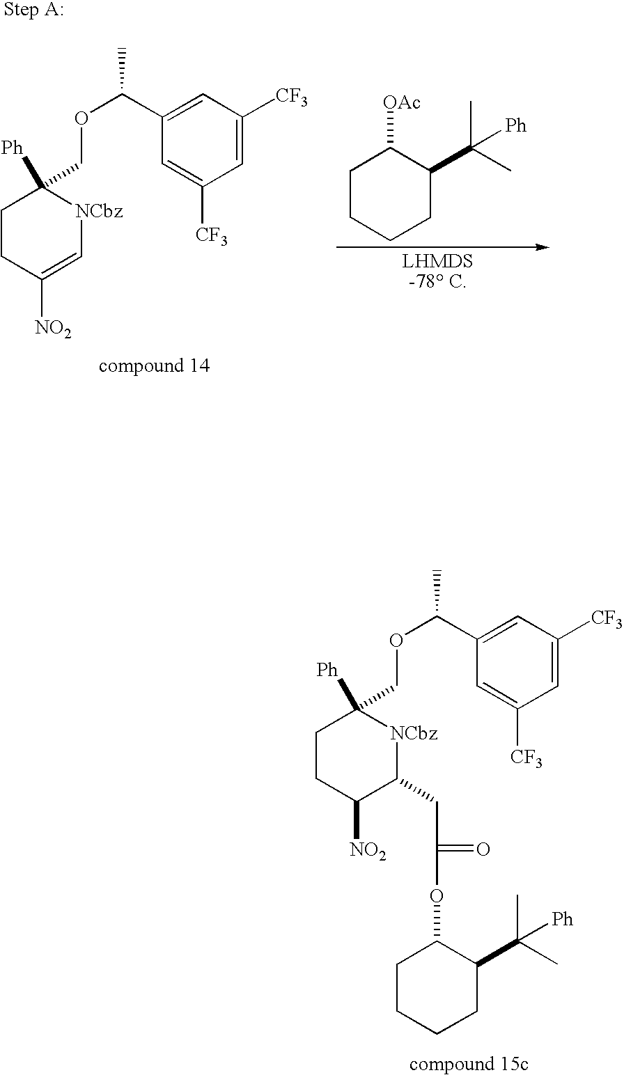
C1=C([CF3])C=C(C(OCC2([Ph])CCC([NO2])C(CC(=O)OC3CCCCC3C(C)(C)[Ph])[NCbz]2)C)C=C1[CF3].C1=C([CF3])C=C(C(OCC2([Ph])CCC([NO2])=C[NCbz]2)C)C=C1[CF3].C1CCCC(C(C)(C)[Ph])C1[OAc]
